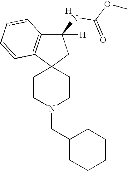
C1CN(CC2CCCCC2)CCC12CC(NC(OC)=O)([H])C1=C2C=CC=C1.[H]
